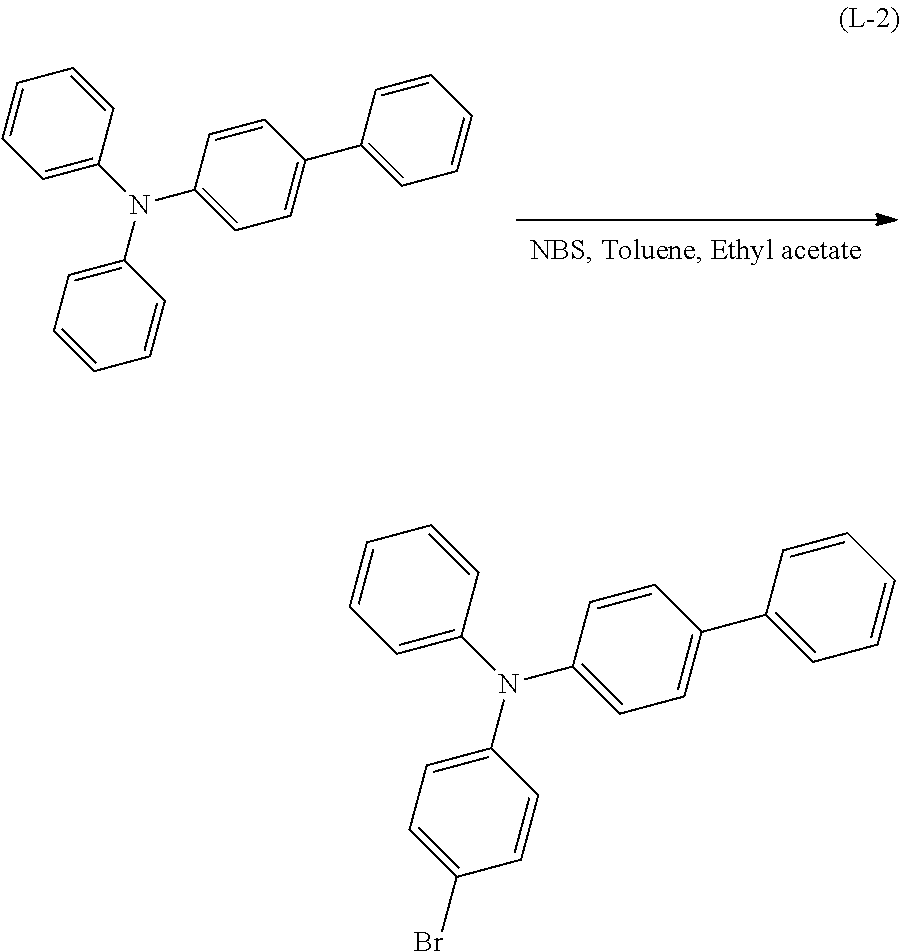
C1=C(N(C2=CC=C(C3=CC=CC=C3)C=C2)C2=CC=CC=C2)C=CC=C1.C1=C(N(C2=CC=C(C3=CC=CC=C3)C=C2)C2=CC=C(Br)C=C2)C=CC=C1
